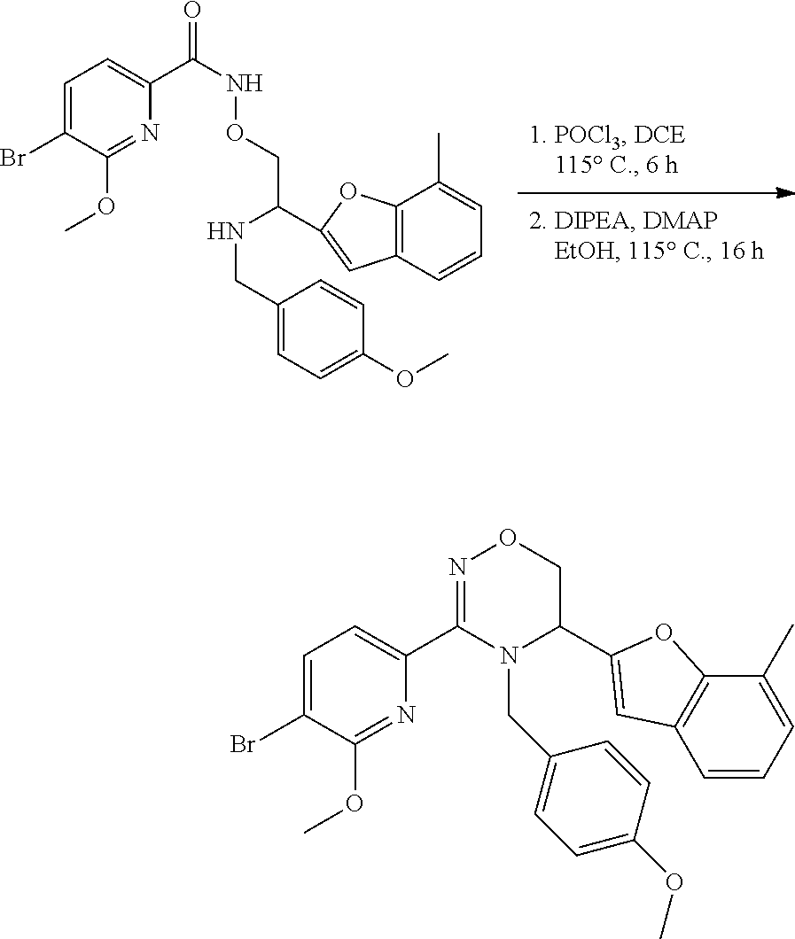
C1=C(Br)C(OC)=NC(C2=NOCC(C3=CC4=C(C(C)=CC=C4)O3)N2CC2=CC=C(OC)C=C2)=C1.C1=C(Br)C(OC)=NC(C(=O)NOCC(NCC2=CC=C(OC)C=C2)C2=CC3=C(O2)C(C)=CC=C3)=C1
